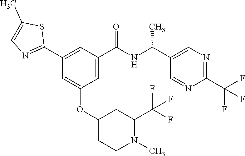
C1(OC2=CC(C3=NC=C(C)S3)=CC(C(NC(C3=CN=C(C(F)(F)F)N=C3)C)=O)=C2)CCN(C)C(C(F)(F)F)C1
